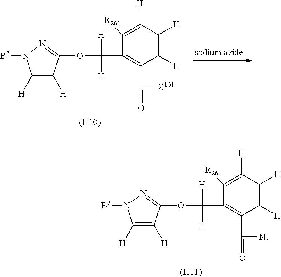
C1([H])=C([H])C([H])=C([R261])C(C([H])([H])OC2=NN([B2])C([H])=C2[H])=C1C(=O)[N3].[(H11)].C1([H])=C([H])C([H])=C([R261])C(C([H])([H])OC2=NN([B2])C([H])=C2[H])=C1C(=O)[Z101].[(H10)]
